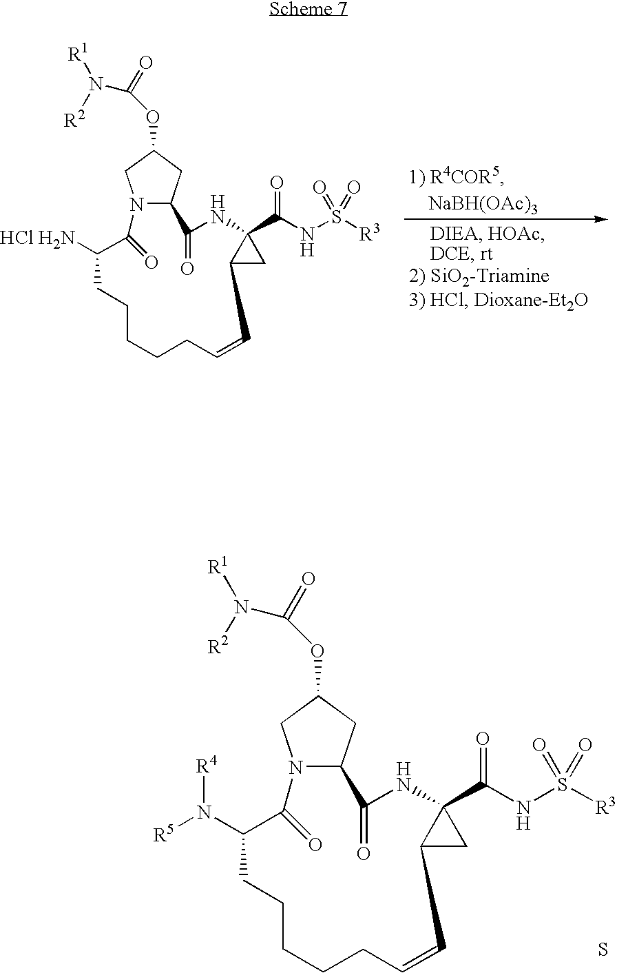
N12C(CC(OC(=O)N([R2])[R1])C1)C(=O)NC1(C(NS([R3])(=O)=O)=O)C(C1)C=CCCCCCC([HCl H2N])C2=O.N12C(CC(OC(=O)N([R2])[R1])C1)C(=O)NC1(C(NS([R3])(=O)=O)=O)C(C1)C=CCCCCCC(N([R5])[R4])C2=O.S
